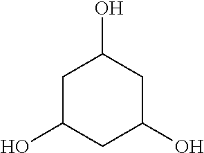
C1C(O)CC(O)CC1O
